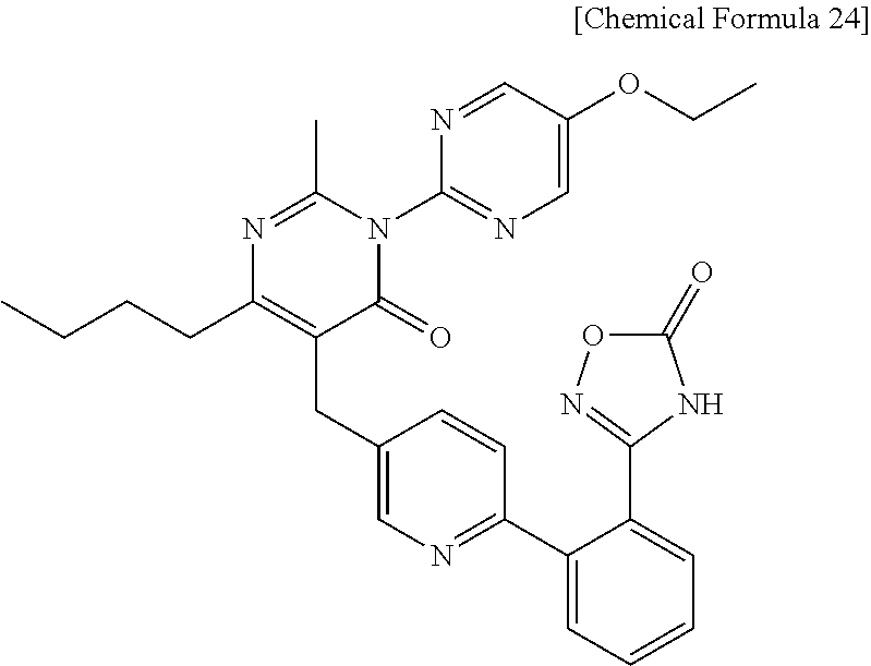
CCCCC1=C(CC2=CN=C(C3=CC=CC=C3C3=NOC(=O)N3)C=C2)C(=O)N(C2=NC=C(OCC)C=N2)C(C)=N1
